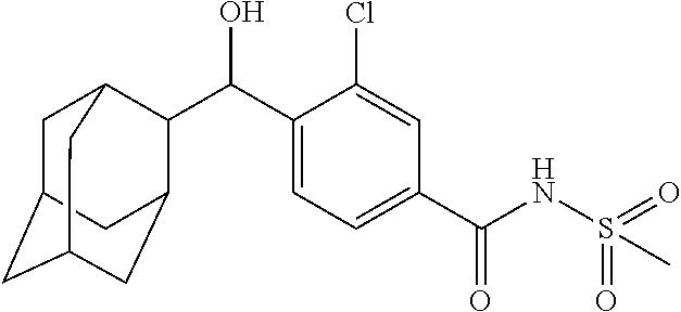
C1=C(C(C2C3CC4CC(CC2C4)C3)O)C(Cl)=CC(C(NS(C)(=O)=O)=O)=C1
